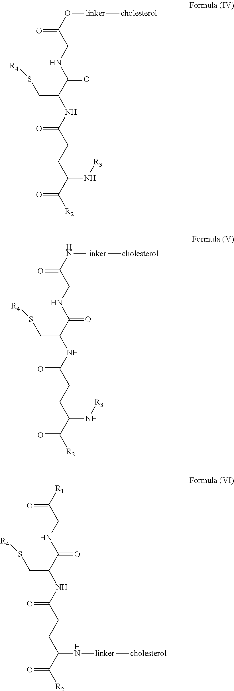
N(C(CNC(C(NC(CCC(C([R2])=O)N[R3])=O)CS[R4])=O)=O)[linker][cholesterol].O(C(CNC(C(NC(CCC(C([R2])=O)N[R3])=O)CS[R4])=O)=O)[linker][cholesterol].[R1]C(CNC(C(NC(CCC(C([R2])=O)N[linker][cholesterol])=O)CS[R4])=O)=O
